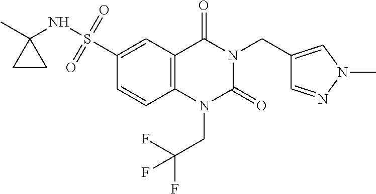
C12=C(C=C(S(NC3(C)CC3)(=O)=O)C=C1)C(=O)N(CC1=CN(C)N=C1)C(=O)N2CC(F)(F)F
